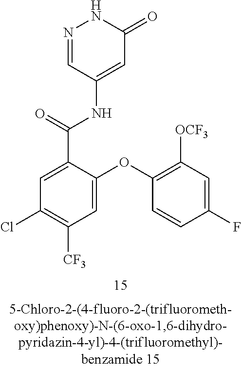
N1=CC(NC(C2=CC(Cl)=C([CF3])C=C2OC2=C([OCF3])C=C(F)C=C2)=O)=CC(=O)N1
